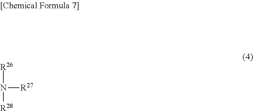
[R26]N([R27])[R28]
